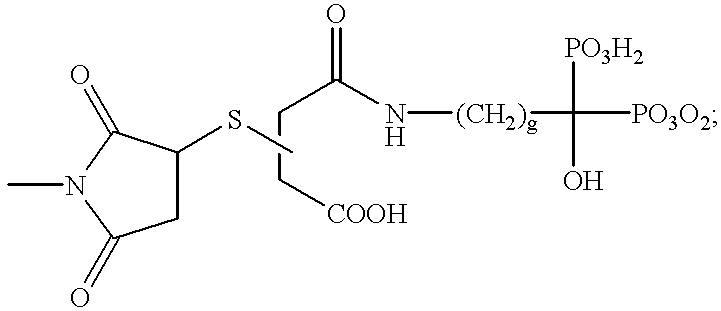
CN1C(=O)CC(SC)C1=O.C(C[COOH])C(N[(CH2)g]C([PO3O2])([PO3H2])O)=O
